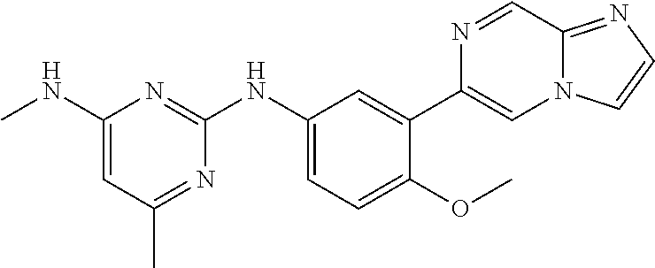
C1=C(NC2=NC(NC)=CC(C)=N2)C=C(C2=CN3C(=NC=C3)C=N2)C(OC)=C1
